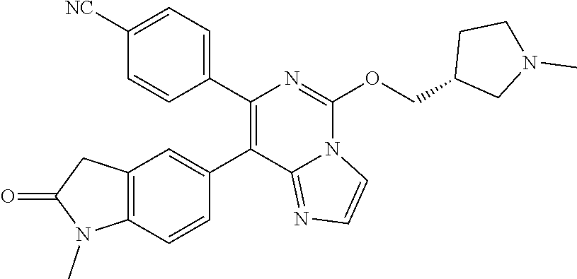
C1([NC])=CC=C(C2=C(C3=CC4=C(C=C3)N(C)C(=O)C4)C3=NC=CN3C(OCC3CN(C)CC3)=N2)C=C1
